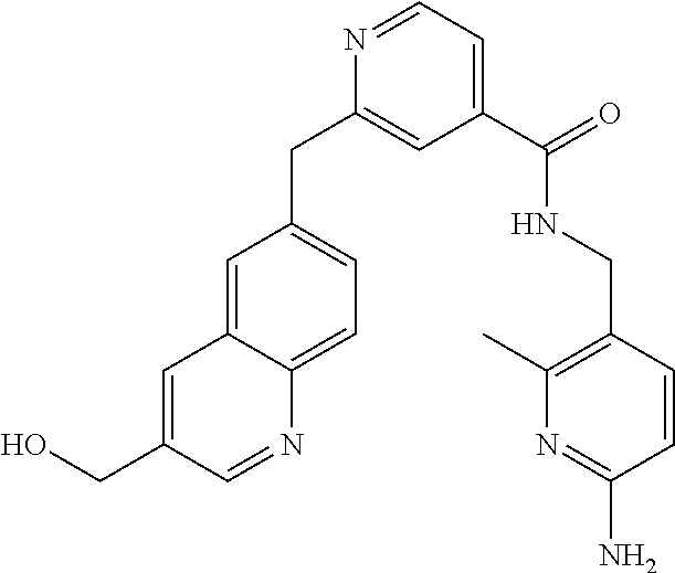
C1(C(=O)NCC2=C(C)N=C(N)C=C2)=CC=NC(CC2=CC=C3C(=C2)C=C(CO)C=N3)=C1
